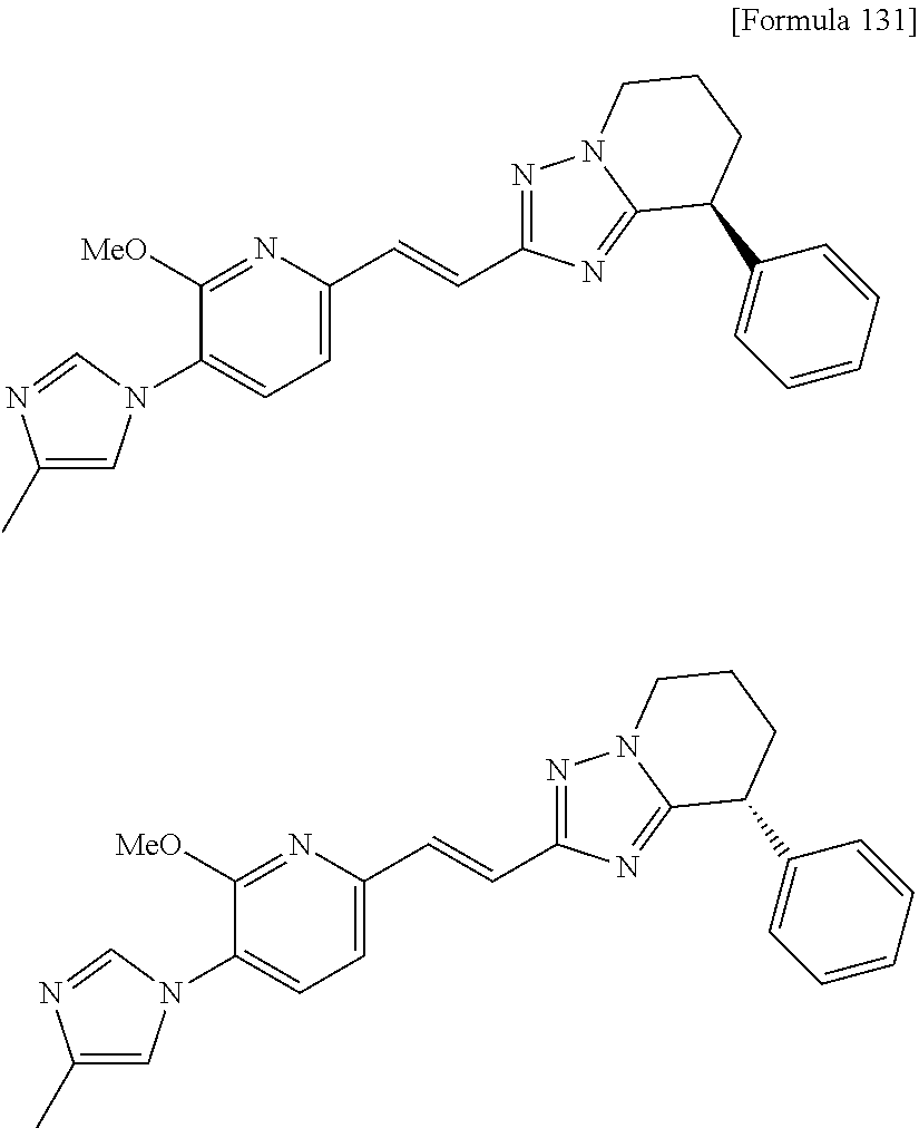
C1(C)=CN(C2=CC=C(C=CC3=NN4C(=N3)C(C3=CC=CC=C3)CCC4)N=C2[MeO])C=N1.C1(C)=CN(C2=CC=C(C=CC3=NN4C(=N3)C(C3=CC=CC=C3)CCC4)N=C2[MeO])C=N1
